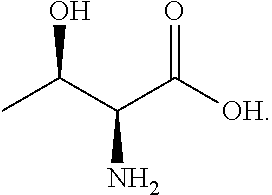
OC(C(N)C([OH])=O)C
